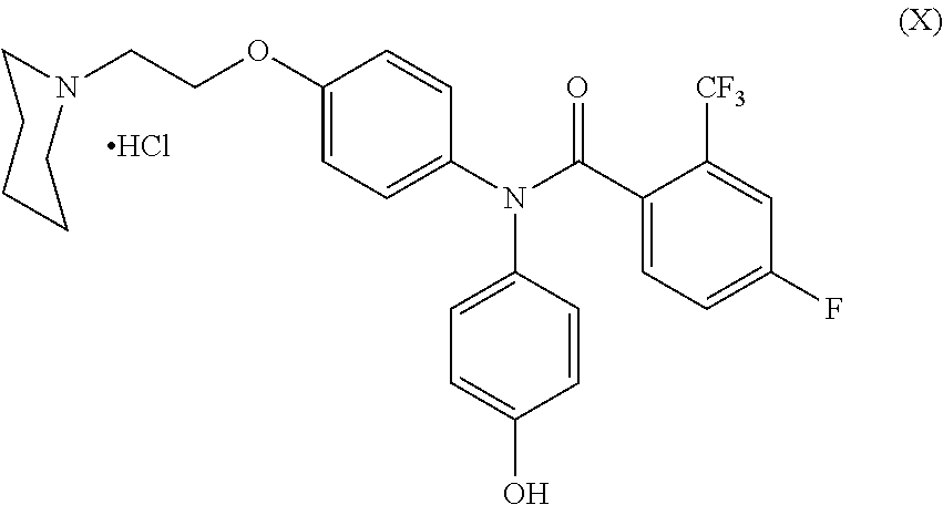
O=C(C1=CC=C(F)C=C1[CF3])N(C1=CC=C(OCCN2CCCCC2)C=C1)C1=CC=C(O)C=C1.Cl
